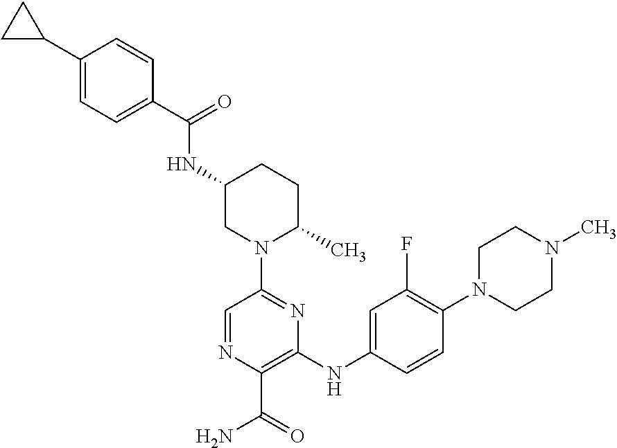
C1=CC(C(NC2CN(C3=NC(NC4=CC(F)=C(N5CCN(C)CC5)C=C4)=C(C(=O)N)N=C3)C(C)CC2)=O)=CC=C1C1CC1
